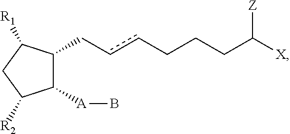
C1(CccCCCC([X])[Z])C([A]B)C([R2])CC1[R1]
